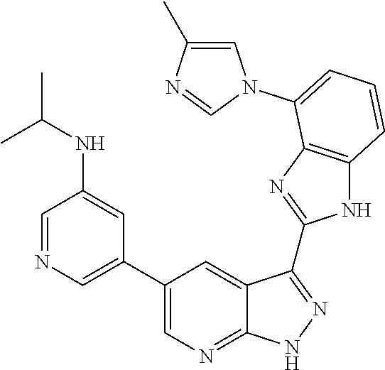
C1=NC=C(C2=CN=C3C(=C2)C(C2=NC4=C(N2)C=CC=C4N2C=C(C)N=C2)=NN3)C=C1NC(C)C
